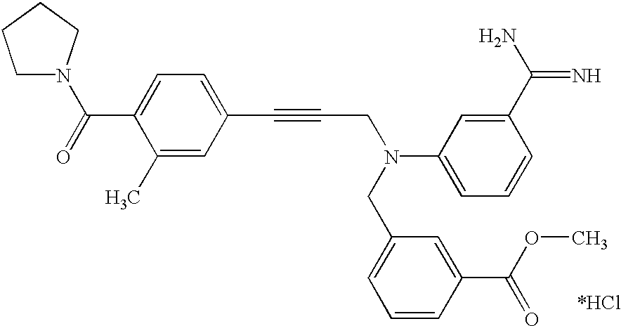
C1N(C(=O)C2=CC=C(C#CCN(C3=CC=CC(C(N)=N)=C3)CC3=CC=CC(C(OC)=O)=C3)C=C2C)CCC1
